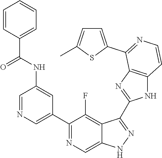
C1=NC=C(C2=NC=C3C(=C2F)C(C2=NC4=C(N2)C=CN=C4C2=CC=C(C)S2)=NN3)C=C1NC(C1=CC=CC=C1)=O
